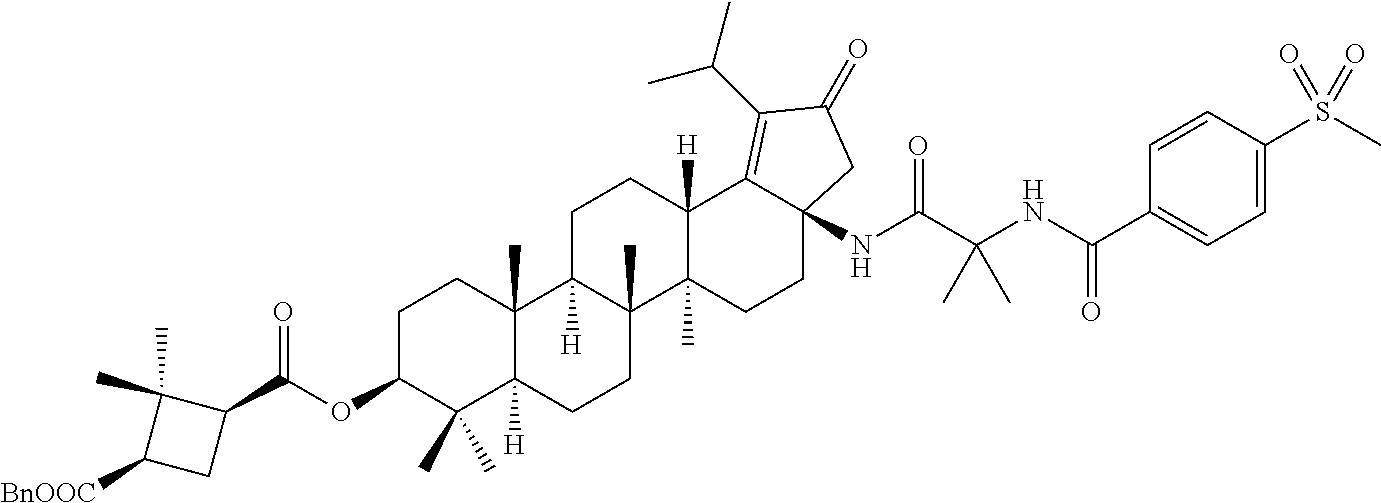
C1=C(S(C)(=O)=O)C=CC(C(NC(C(NC23C(=C(C(C)C)C(=O)C2)C2([H])C(C)(CC3)C3(C)C([H])(CC2)C2(C)C([H])(CC3)C(C)(C)C(OC(=O)C3C(C)(C)C([BnOOC])C3)CC2)=O)(C)C)=O)=C1
